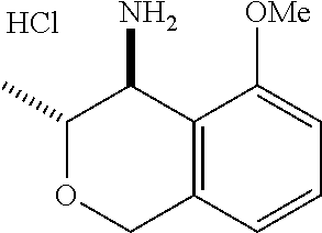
C12=C(C(N)C(C)OC1)C([OMe])=CC=C2.Cl
